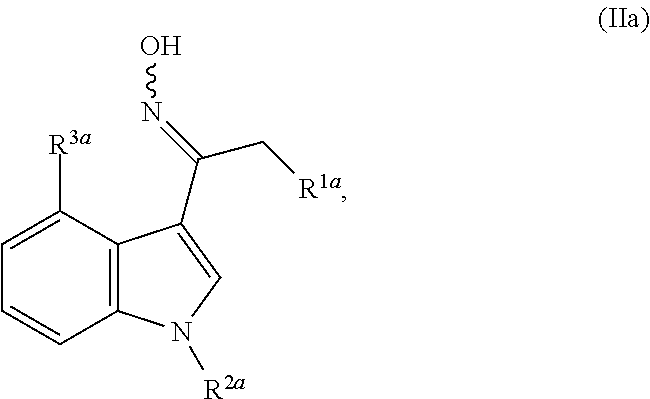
C1([R3a])=CC=CC2=C1C(C(=NO)C[R1a])=CN2[R2a]
